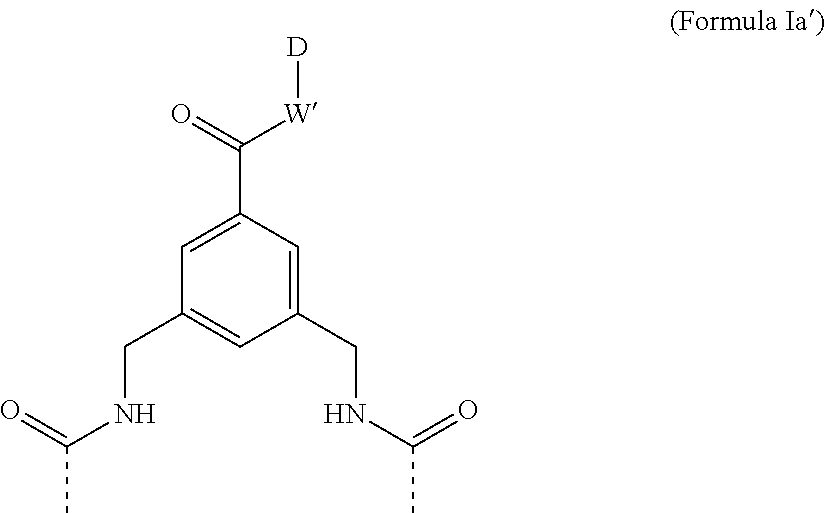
C1(CNC(C)=O)=CC(CNC(C)=O)=CC(C([W][D])=O)=C1
